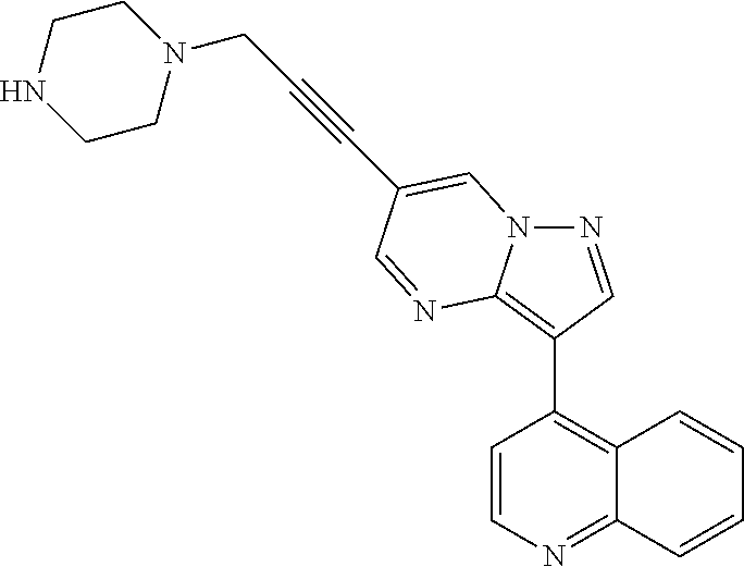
C1=CN=C2C(=C1C1=C3N(N=C1)C=C(C#CCN1CCNCC1)C=N3)C=CC=C2
